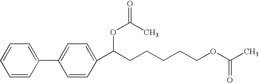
C1=CC(C2=CC=C(C(CCCCCOC(C)=O)OC(=O)C)C=C2)=CC=C1
